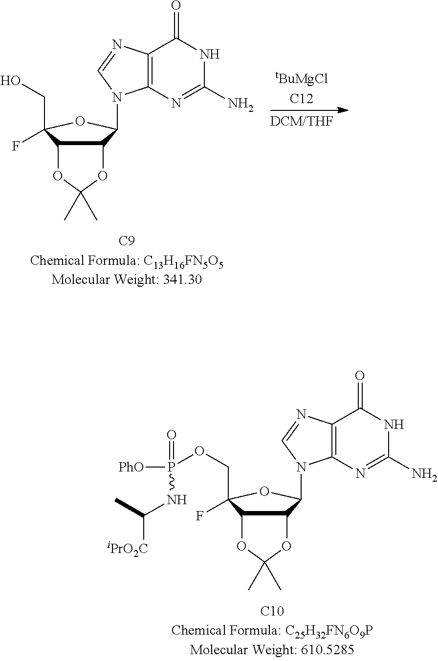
C12=C(N=C(N)NC1=O)N(C1C3OC(C)(C)OC3C(F)(CO)O1)C=N2.C12=C(N=C(N)NC1=O)N(C1C3OC(C)(C)OC3C(F)(COP([PhO])(=O)NC([iPrO2C])C)O1)C=N2
